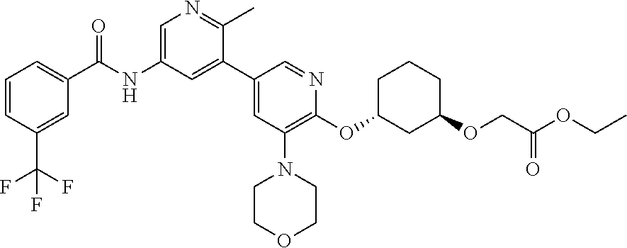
C1CCC(OC2=C(N3CCOCC3)C=C(C3=CC(NC(=O)C4=CC=CC(C(F)(F)F)=C4)=CN=C3C)C=N2)CC1OCC(OCC)=O
